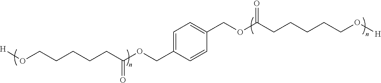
[H]OCCCCCC(OCC1=CC=C(COC(CCCCCO[H])=O)C=C1)=O
